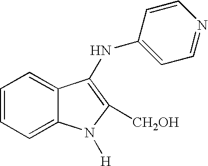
C12=CC=CC=C1C(NC1=CC=NC=C1)=C([CH2OH])N2[H]
